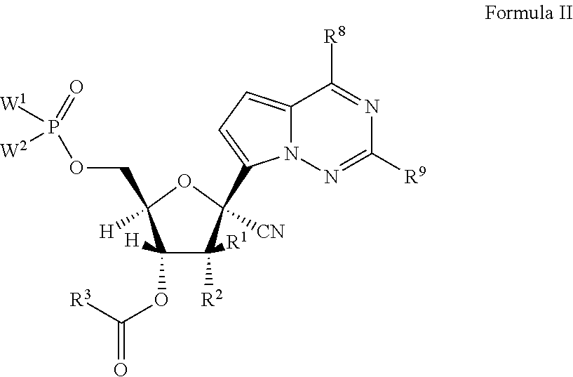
C1(OC(=O)[R3])([H])C([R1])([R2])C([CN])(C2=CC=C3N2N=C([R9])N=C3[R8])OC1(COP(=O)([W1])[W2])[H]
